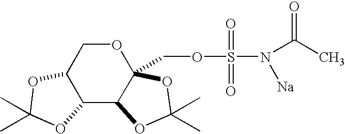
C12C3C(COS(=O)(=O)N(C(C)=O)[Na])(OCC1OC(C)(C)O2)OC(C)(C)O3
